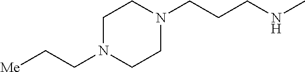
C1N(CCCNC)CCN(CC[Me])C1
